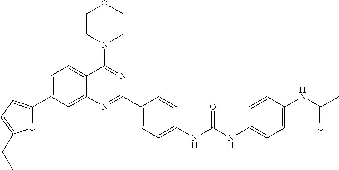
C1=C(C2=CC=C(CC)O2)C=C2C(=C1)C(N1CCOCC1)=NC(C1=CC=C(NC(NC3=CC=C(NC(C)=O)C=C3)=O)C=C1)=N2
